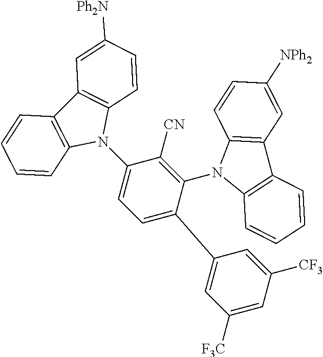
C1=C(C2=CC([F3C])=CC([CF3])=C2)C(N2C3=C(C4=C2C=CC([NPh2])=C4)C=CC=C3)=C([CN])C(N2C3=C(C4=C2C=CC=C4)C=C([Ph2N])C=C3)=C1
